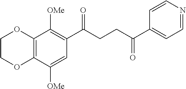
C12=C(C([OMe])=CC(C(CCC(C3=CC=NC=C3)=O)=O)=C1[OMe])OCCO2
